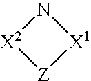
[X2]1[Z][X1]N1
